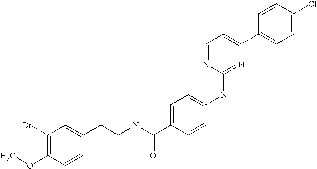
C1=CC(C2=CC=NC(NC3=CC=C(C(NCCC4=CC(Br)=C(OC)C=C4)=O)C=C3)=N2)=CC=C1Cl
